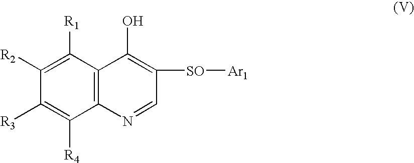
C12=C(C([R1])=C([R2])C([R3])=C1[R4])C(O)=C([SO][Ar1])C=N2
